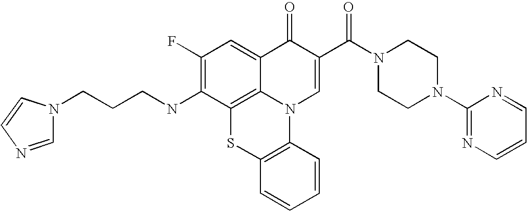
C1(F)=C(NCCCN2C=NC=C2)C2=C3C(=C1)C(=O)C(C(N1CCN(C4=NC=CC=N4)CC1)=O)=CN3C1=C(S2)C=CC=C1
